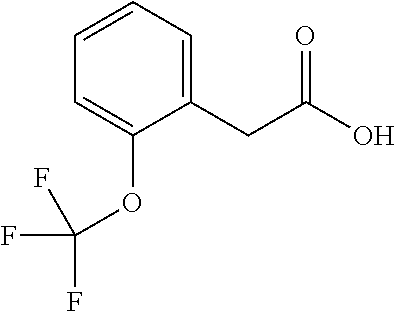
C1=CC=C(CC(O)=O)C(OC(F)(F)F)=C1
